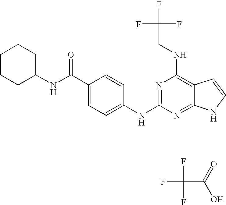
N(C(C1=CC=C(NC2=NC(NCC(F)(F)F)=C3C(=N2)NC=C3)C=C1)=O)C1CCCCC1.O=C(O)C(F)(F)F
